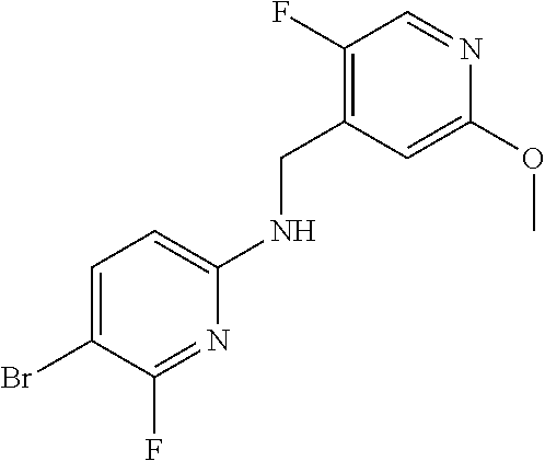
N1=C(F)C(Br)=CC=C1NCC1=C(F)C=NC(OC)=C1
